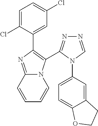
C12=NC(C3=CC(Cl)=CC=C3Cl)=C(C3=NN=CN3C3=CC=C4C(=C3)CCO4)N1C=CC=C2
